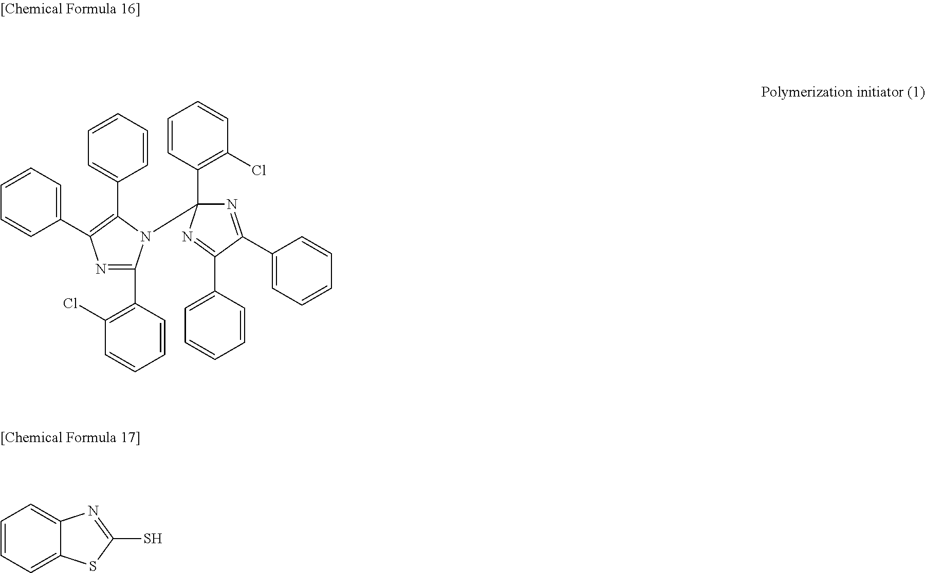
C1=CC=C(C2=C(C3=CC=CC=C3)N(C3(C4=C(Cl)C=CC=C4)N=C(C4=CC=CC=C4)C(C4=CC=CC=C4)=N3)C(C3=C(Cl)C=CC=C3)=N2)C=C1.C1=CC=C2C(=C1)N=C(S)S2
